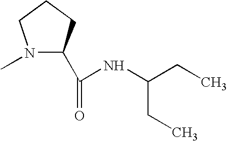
N1(C)C(C(=O)NC(CC)CC)CCC1
